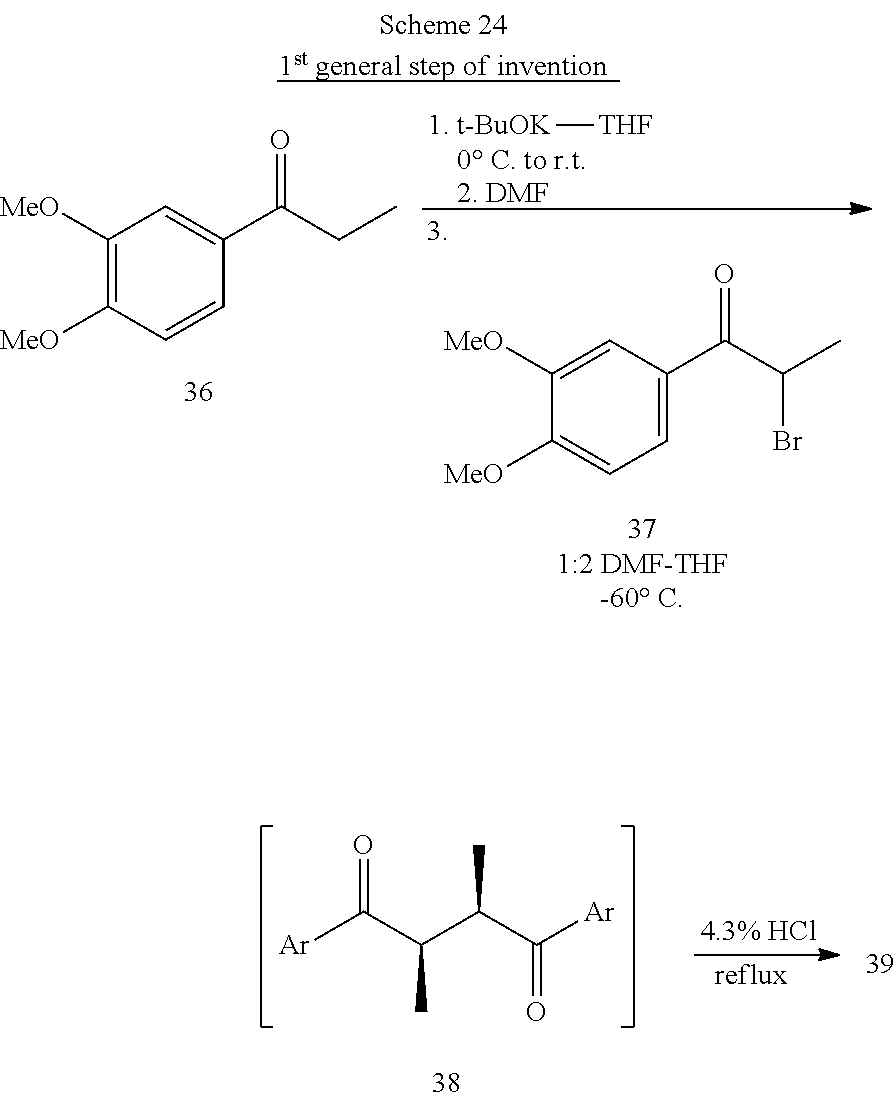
[Ar]C(C(C(C([Ar])=O)C)C)=O.[1. t-BuOK][THF].[2. DMF].C1=C(C(C(Br)C)=O)C=C([MeO])C([MeO])=C1.C1([MeO])=C([MeO])C=CC(C(CC)=O)=C1
